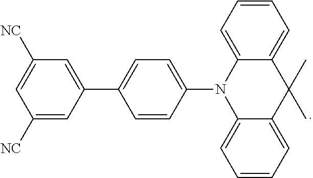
C1([NC])=CC(C2=CC=C(N3C4=CC=CC=C4C(C)(C)C4=CC=CC=C34)C=C2)=CC([NC])=C1
